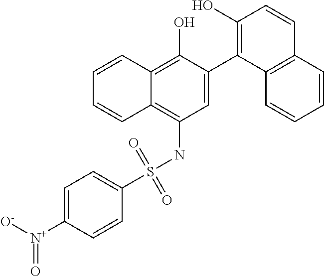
C1=C(C2=C(O)C=CC3=C2C=CC=C3)C(O)=C2C(=C1NS(C1=CC=C([N+]([O-])=O)C=C1)(=O)=O)C=CC=C2
